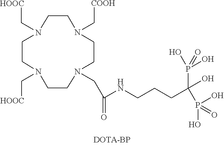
N1(C[HOOC])CCN(C[HOOC])CCN(C[COOH])CCN(CC(=O)NCCCC(P(O)(O)=O)(P(=O)(O)O)O)CC1
